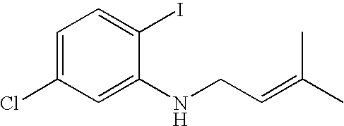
C1=C(Cl)C=C(NCC=C(C)C)C(I)=C1
